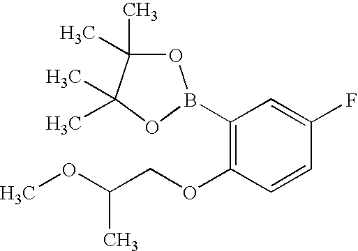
COC(COC1=C(B2OC(C)(C)C(C)(C)O2)C=C(F)C=C1)C
